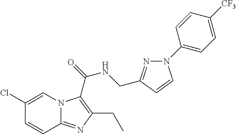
C1(Cl)=CN2C(=NC(CC)=C2C(=O)NCC2=NN(C3=CC=C([CF3])C=C3)C=C2)C=C1
